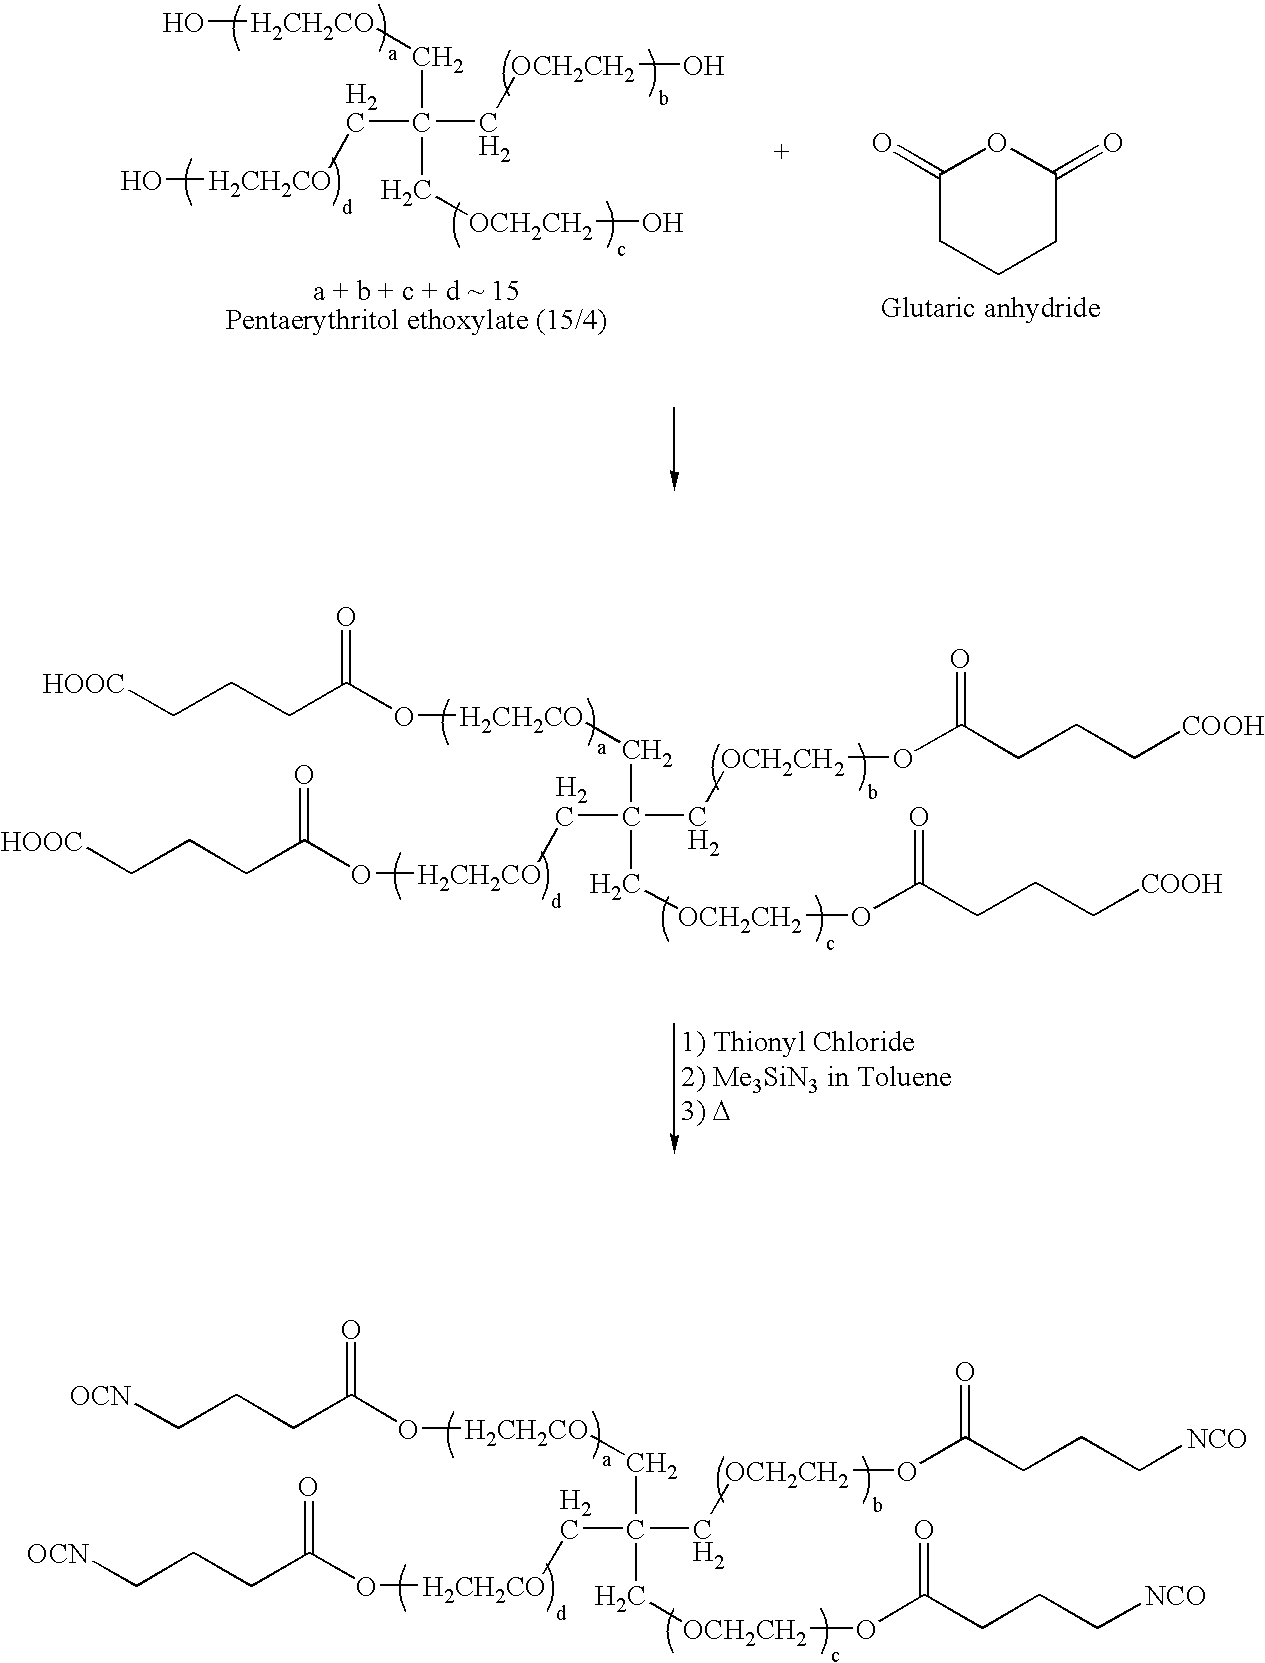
O([H2CH2CO]CC(C[H2CH2CO]OC(CCC[OCN])=O)(C[OCH2CH2]OC(CCC[NCO])=O)C[OCH2CH2]OC(CCC[NCO])=O)C(CCC[OCN])=O.[H2].O[H2CH2CO]CC(C[H2CH2CO]O)(C[OCH2CH2]O)C[OCH2CH2]O.[H2].C1(=O)CCCC(=O)O1.O([H2CH2CO]CC(C[H2CH2CO]OC(CCC[HOOC])=O)(C[OCH2CH2]OC(CCC[COOH])=O)C[OCH2CH2]OC(CCC[COOH])=O)C(CCC[HOOC])=O.[H2]
